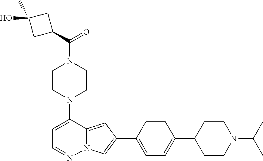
N1(C2=CC=NN3C2=CC(C2=CC=C(C4CCN(C(C)C)CC4)C=C2)=C3)CCN(C(=O)C2CC(C)(O)C2)CC1
